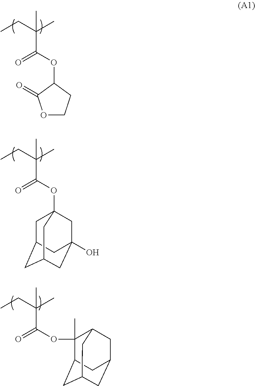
O1CCC(OC(C(CC)(C)C)=O)C1=O.O(C(C(CC)(C)C)=O)C12CC3CC(CC(O)(C1)C3)C2.O(C(C(CC)(C)C)=O)C1(C)C2CC3CC(CC1C3)C2
